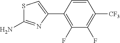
S1C(N)=NC(C2=C(F)C(F)=C([CF3])C=C2)=C1
